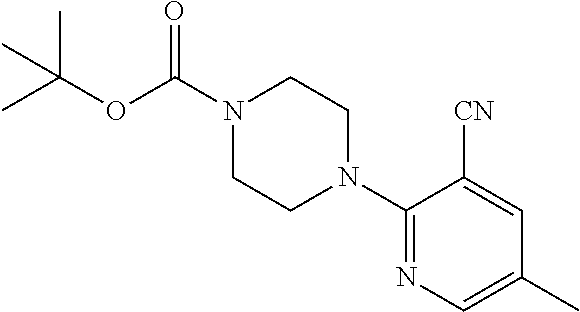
C1(N2CCN(C(=O)OC(C)(C)C)CC2)=NC=C(C)C=C1[CN]
